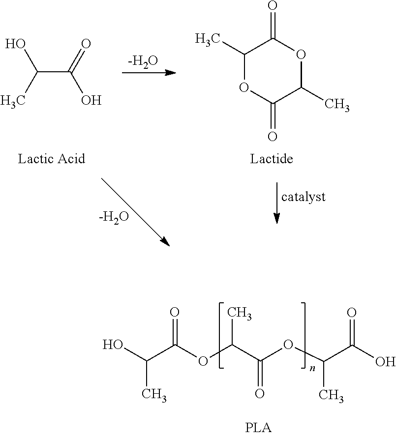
C(C(=O)O)(C)O.[-H2O].C1(C)OC(=O)C(C)OC1=O.[-H2O].OC(C(OC(C(OC(C(O)=O)C)=O)C)=O)C
